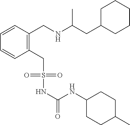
C1=CC(CNC(CC2CCCCC2)C)=C(CS(=O)(=O)NC(NC2CCC(C)CC2)=O)C=C1
